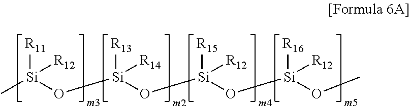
C[Si](O[Si](O[Si](O[Si](OC)([R16])[R12])([R15])[R12])([R13])[R14])([R11])[R12]
